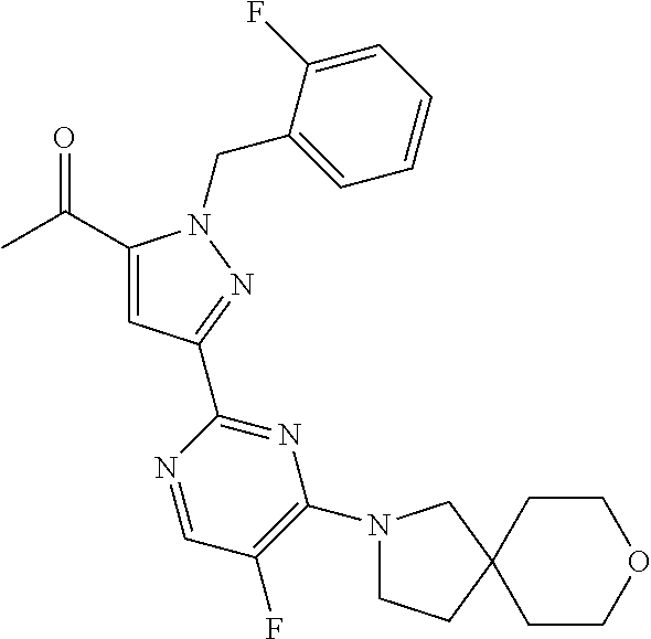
CC(=O)C1=CC(C2=NC(N3CCC4(C3)CCOCC4)=C(F)C=N2)=NN1CC1=CC=CC=C1F
